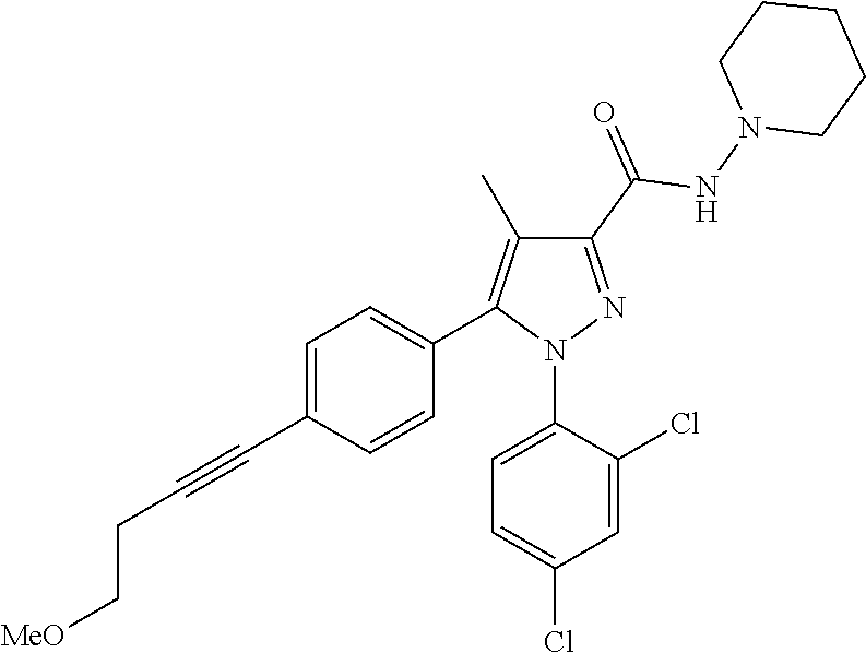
C1=C(C#CCC[MeO])C=CC(C2=C(C)C(C(=O)NN3CCCCC3)=NN2C2=CC=C(Cl)C=C2Cl)=C1
